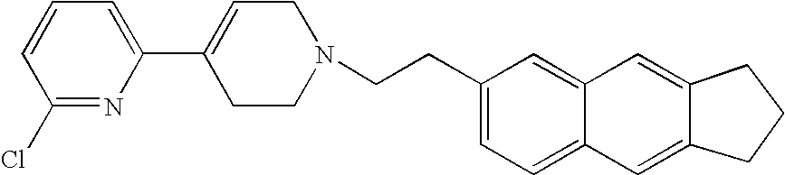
C1(Cl)=NC(C2=CCN(CCC3=CC=C4C(=C3)C=C3C(=C4)CCC3)CC2)=CC=C1
